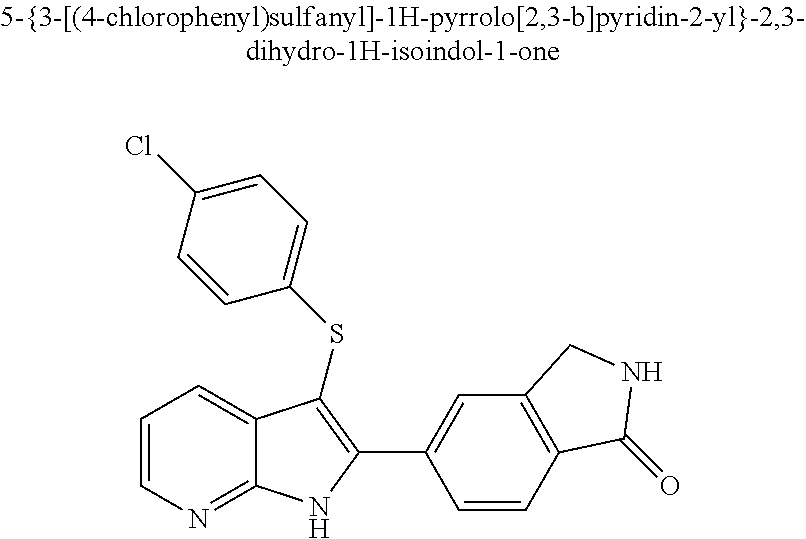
C1=CN=C2C(=C1)C(SC1=CC=C(Cl)C=C1)=C(C1=CC3=C(C=C1)C(=O)NC3)N2
